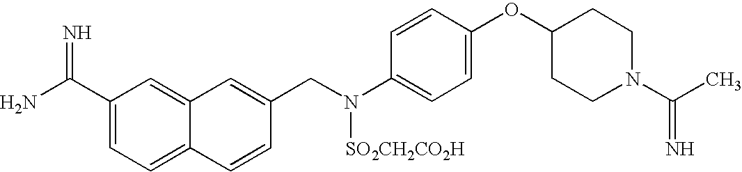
NC(C1=CC=C2C(=C1)C=C(CN(C1=CC=C(OC3CCN(C(C)=N)CC3)C=C1)[SO2CH2CO2H])C=C2)=N
